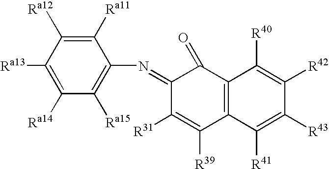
C1([Ra13])=C([Ra14])C([Ra15])=C(N=C2C([R31])=C([R39])C3=C(C2=O)C([R40])=C([R42])C([R43])=C3[R41])C([Ra11])=C1[Ra12]
